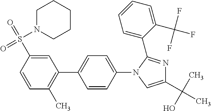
C1(C(C)(O)C)=CN(C2=CC=C(C3=C(C)C=CC(S(=O)(N4CCCCC4)=O)=C3)C=C2)C(C2=CC=CC=C2C(F)(F)F)=N1
